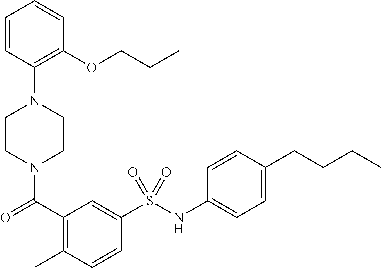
C1CN(C(=O)C2=C(C)C=CC(S(NC3=CC=C(CCCC)C=C3)(=O)=O)=C2)CCN1C1=C(OCCC)C=CC=C1
